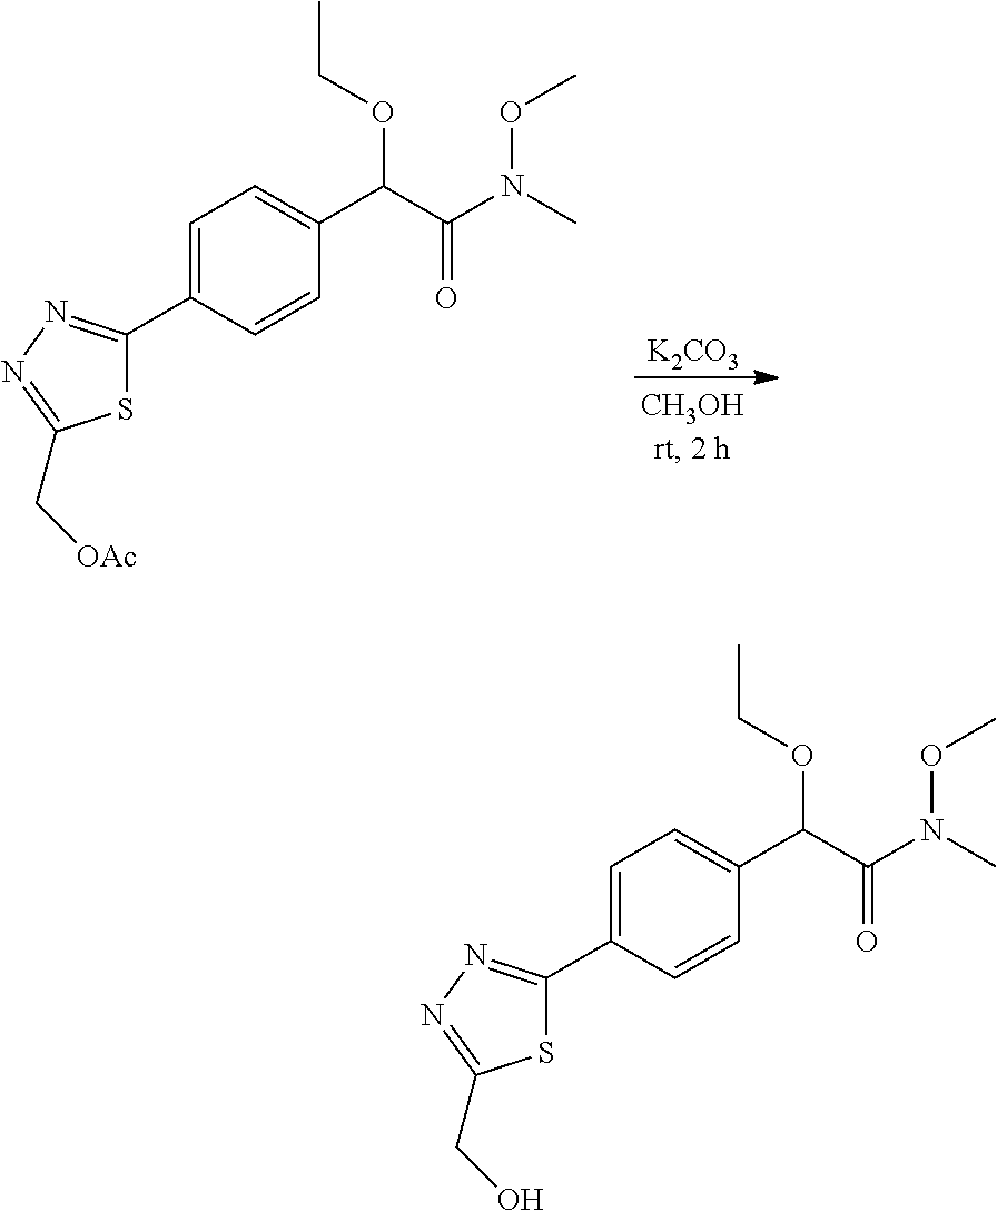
C1=C(C2=NN=C(C[OAc])S2)C=CC(C(C(N(C)OC)=O)OCC)=C1.[K2CO3].C1=C(C2=NN=C(CO)S2)C=CC(C(C(N(C)OC)=O)OCC)=C1
